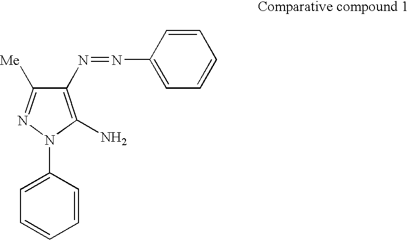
C1(N2C(N)=C(N=NC3=CC=CC=C3)C([Me])=N2)=CC=CC=C1
